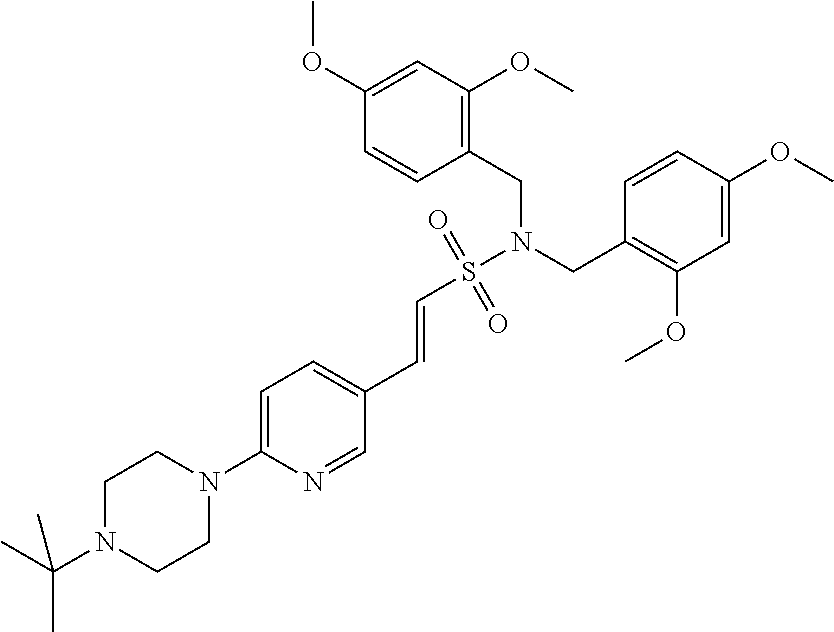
C1(CN(S(C=CC2=CC=C(N3CCN(C(C)(C)C)CC3)N=C2)(=O)=O)CC2=C(OC)C=C(OC)C=C2)=C(OC)C=C(OC)C=C1
